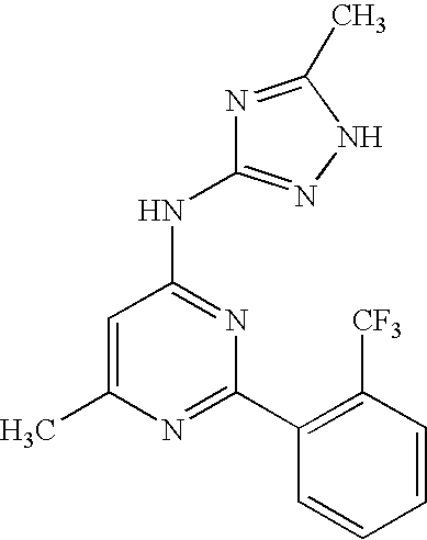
C1=C(C)N=C(C2=C([CF3])C=CC=C2)N=C1NC1=NNC(C)=N1
